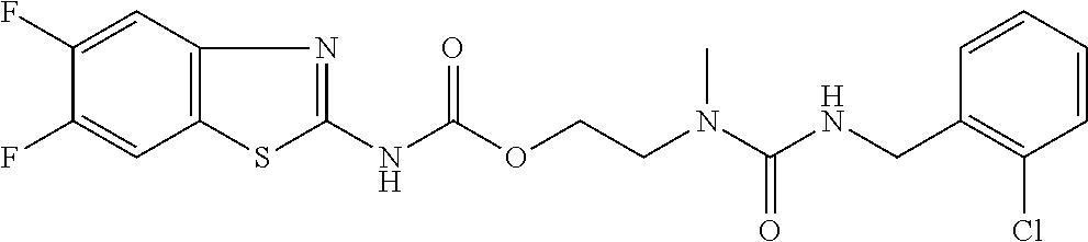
C1=CC(CNC(N(CCOC(NC2=NC3=C(S2)C=C(F)C(F)=C3)=O)C)=O)=C(Cl)C=C1
